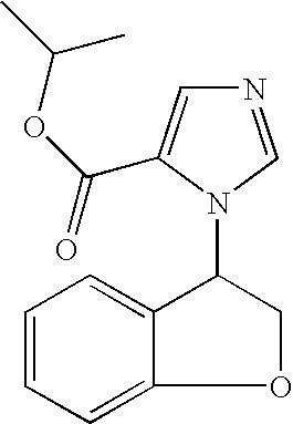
C12=CC=CC=C1C(N1C=NC=C1C(OC(C)C)=O)CO2
